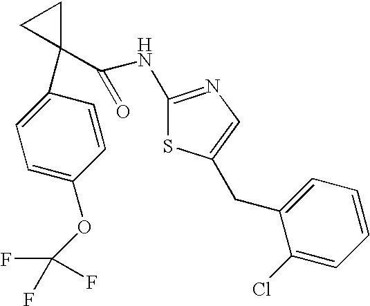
C1(NC(C2(C3=CC=C(OC(F)(F)F)C=C3)CC2)=O)=NC=C(CC2=CC=CC=C2Cl)S1
